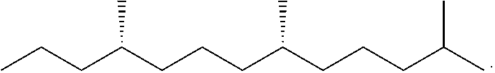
CCCC(CCCC(CCCC(C)C)C)C
